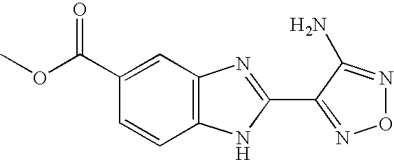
C1(C(OC)=O)=CC2=C(C=C1)NC(C1=NON=C1N)=N2
